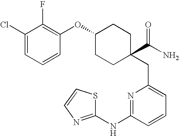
C1(Cl)=CC=CC(OC2CCC(C(N)=O)(CC3=CC=CC(NC4=NC=CS4)=N3)CC2)=C1F
